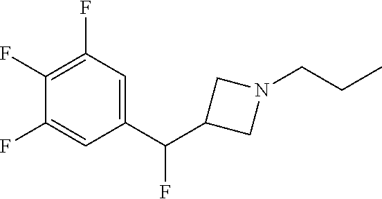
C1(C(C2CN(CCC)C2)F)=CC(F)=C(F)C(F)=C1
